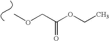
COCC(OCC)=O
